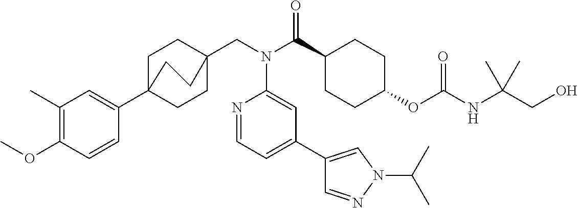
C1(C)=C(OC)C=CC(C23CCC(CN(C(C4CCC(OC(NC(CO)(C)C)=O)CC4)=O)C4=CC(C5=CN(C(C)C)N=C5)=CC=N4)(CC2)CC3)=C1
